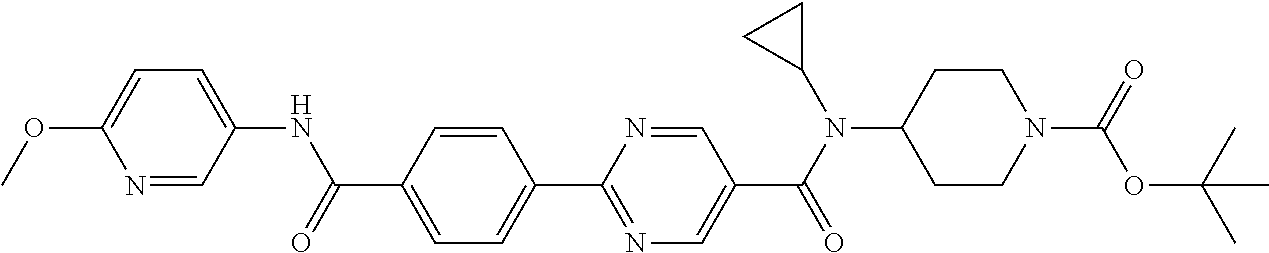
C1(C(=O)NC2=CC=C(OC)N=C2)=CC=C(C2=NC=C(C(N(C3CC3)C3CCN(C(=O)OC(C)(C)C)CC3)=O)C=N2)C=C1
